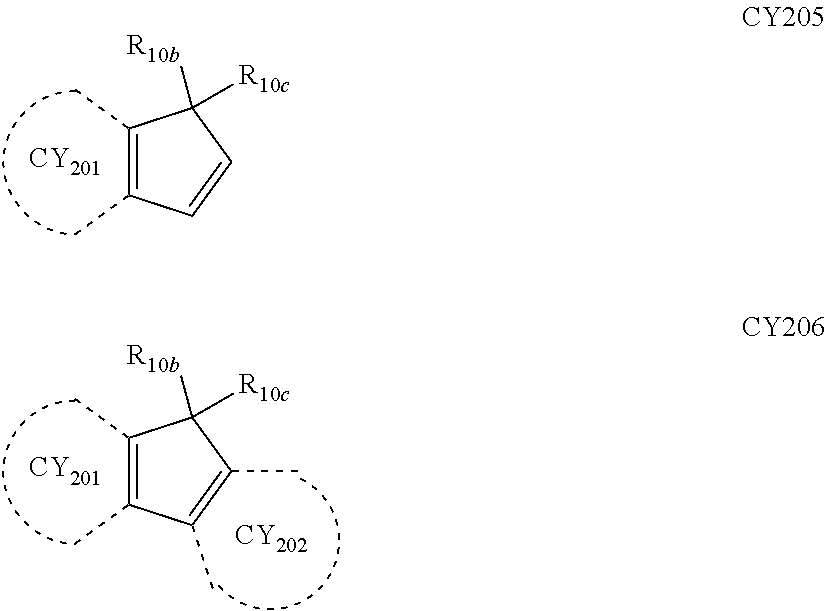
C1(C)=C(C)C=CC1([R10c])[R10b].[CY201].C1(C)=C(C)C(C)=C(C)C1([R10c])[R10b].[CY201].[CY202]
